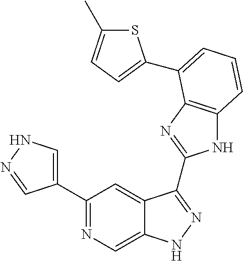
C1(C2=NC=C3C(=C2)C(C2=NC4=C(N2)C=CC=C4C2=CC=C(C)S2)=NN3)=CNN=C1
